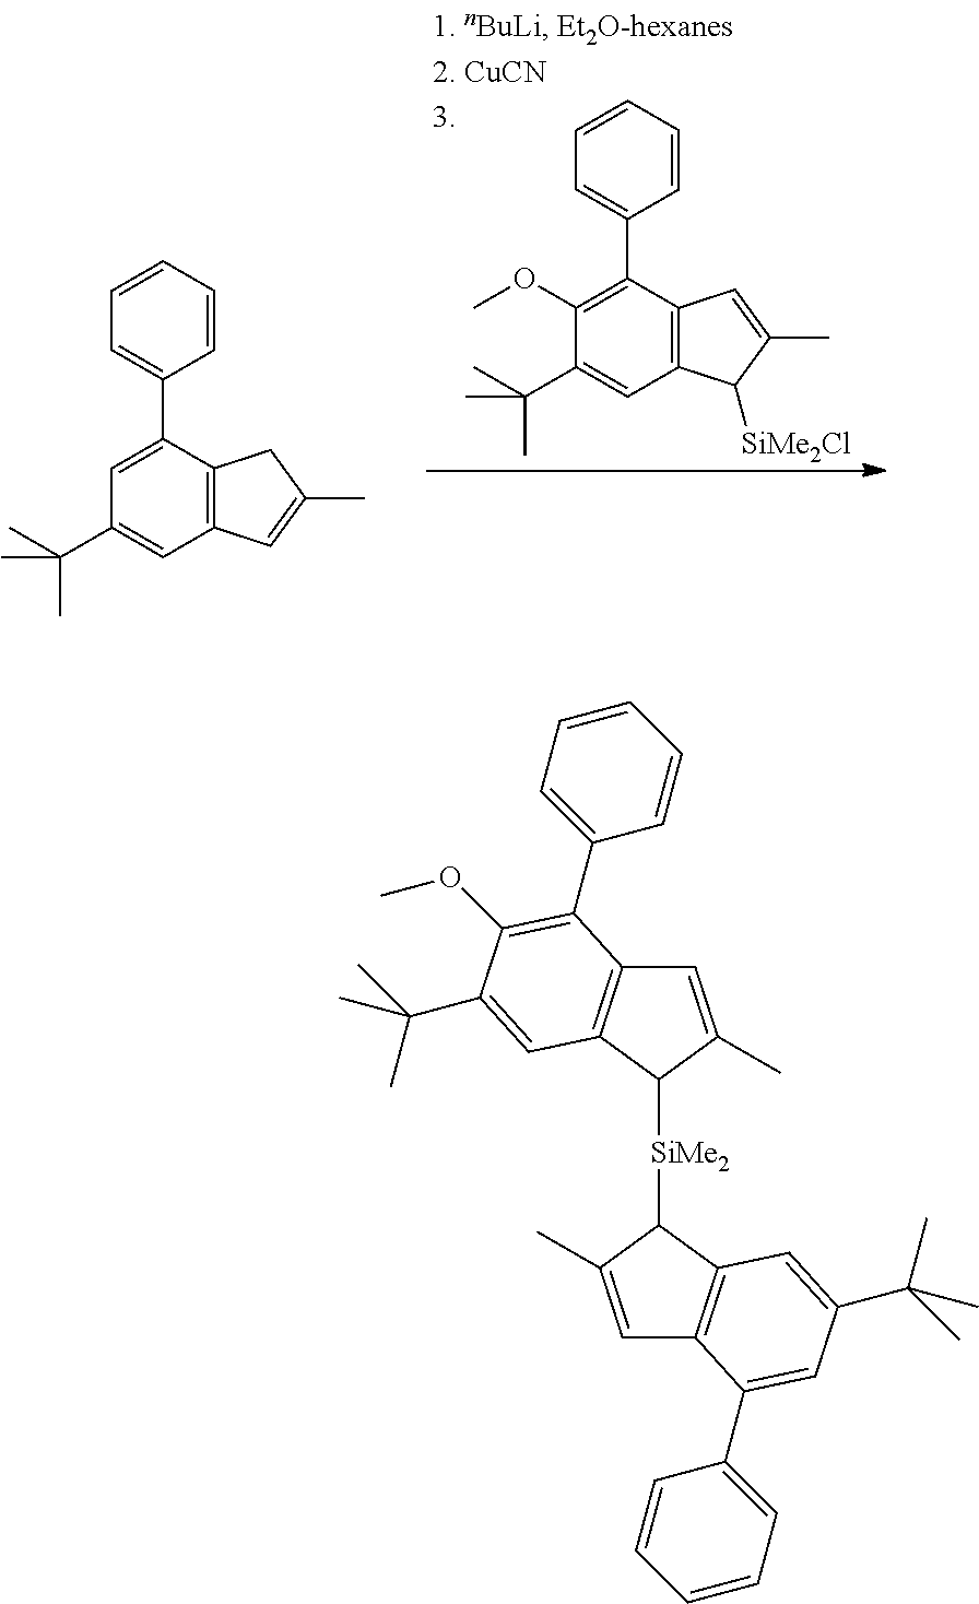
C12=C(C(C3=CC=CC=C3)=C(OC)C(C(C)(C)C)=C1)C=C(C)C2[SiMe2Cl].C12=C(C(C3=CC=CC=C3)=CC(C(C)(C)C)=C1)CC(C)=C2.C1=C(C)C([SiMe2]C2C(C)=CC3=C2C=C(C(C)(C)C)C=C3C2=CC=CC=C2)C2=C1C(C1=CC=CC=C1)=C(OC)C(C(C)(C)C)=C2
